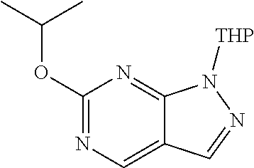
C1(OC(C)C)=NC=C2C(=N1)N([THP])N=C2
